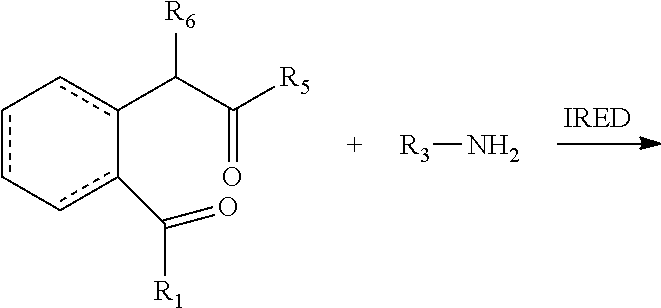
c1c-cc(C([R1])=O)-c(C(C([R5])=O)[R6])c-1.[R3]N
